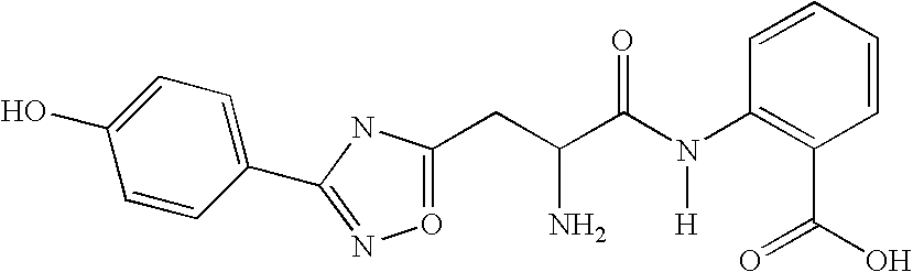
C1=CC(C2=NO=C(CC(C(N(C3=C(C(=O)O)C=CC=C3)[H])=O)N)N2)=CC=C1O
